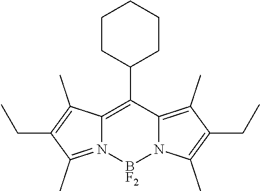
C1(C2=C3N(=C(C)C(CC)=C3C)[BF2]N3C2=C(C)C(CC)=C3C)CCCCC1
